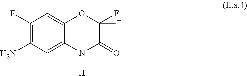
C1(F)=C(N)C=C2C(=C1)OC(F)(F)C(=O)N2[H]
